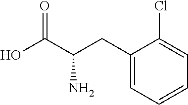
C1(CC(C(O)=O)N)=CC=CC=C1Cl
